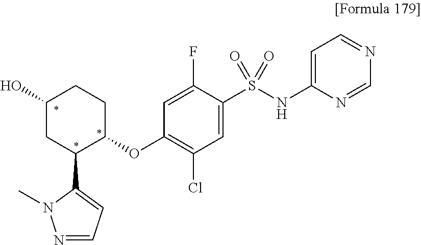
C1(OC2CCC(O)CC2C2=CC=NN2C)=C(Cl)C=C(S(NC2=CC=NC=N2)(=O)=O)C(F)=C1
